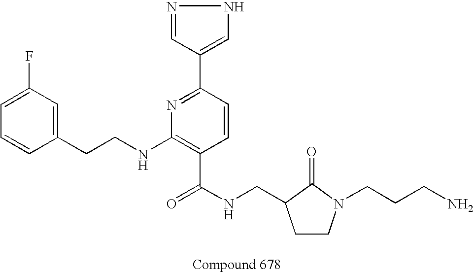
C1=CC(CCNC2=C(C(NCC3CCN(CCCN)C3=O)=O)C=CC(C3=CNN=C3)=N2)=CC(F)=C1
